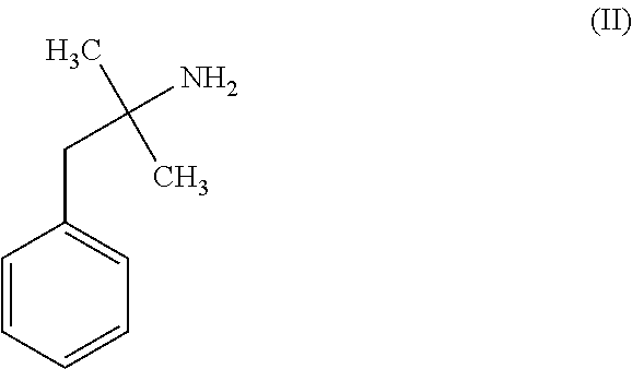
C1=CC=CC=C1CC(N)(C)C
